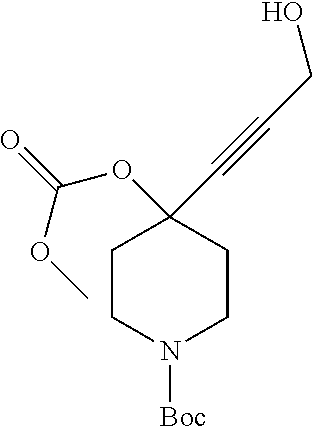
C1CN([Boc])CCC1(OC(=O)OC)C#CCO
